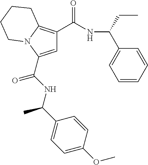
C(NC(C1=CC=C(OC)C=C1)C)(C1=CC(C(NC(C2=CC=CC=C2)CC)=O)=C2N1CCCC2)=O
